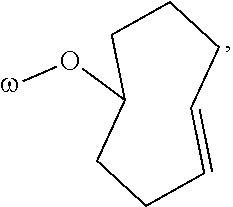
C1(O[w])CCCC=CCC1
